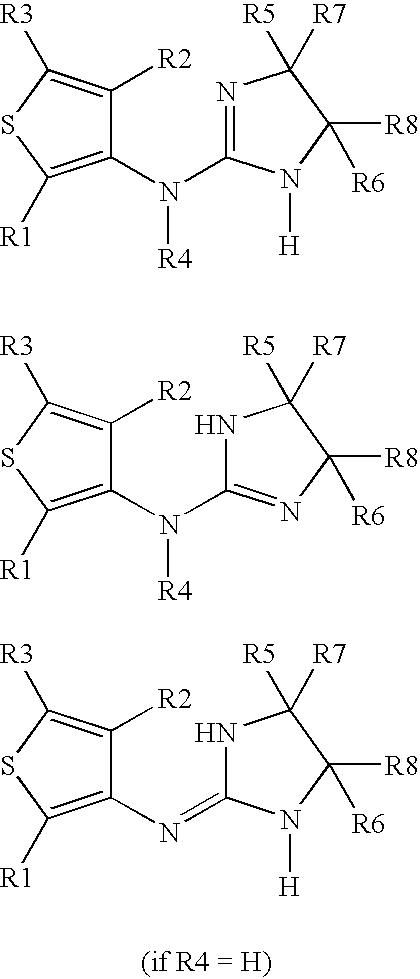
N1C(=NC2=C([R1])SC([R3])=C2[R2])N([H])C([R8])([R6])C1([R7])[R5].N1=C(N(C2=C([R1])SC([R3])=C2[R2])[R4])N([H])C([R8])([R6])C1([R7])[R5].N1C(N(C2=C([R1])SC([R3])=C2[R2])[R4])=NC([R8])([R6])C1([R7])[R5]
